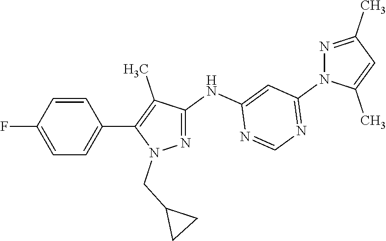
FC1=CC=C(C2=C(C)C(NC3=CC(N4C(C)=CC(C)=N4)=NC=N3)=NN2CC2CC2)C=C1
